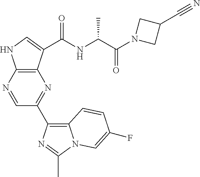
C12=C(N=CC(C3=C4N(C(C)=N3)C=C(F)C=C4)=N1)NC=C2C(=O)NC(C(N1CC(C#N)C1)=O)C
